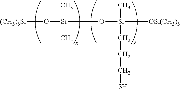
[(CH3)3Si]O[Si](C)(C)O[Si](C)(CCCS)[OSi(CH3)3]
